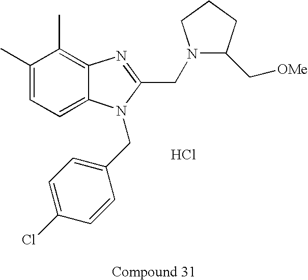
C1(C)=CC=C2C(=C1C)N=C(CN1C(C[OMe])CCC1)N2CC1=CC=C(Cl)C=C1.Cl
